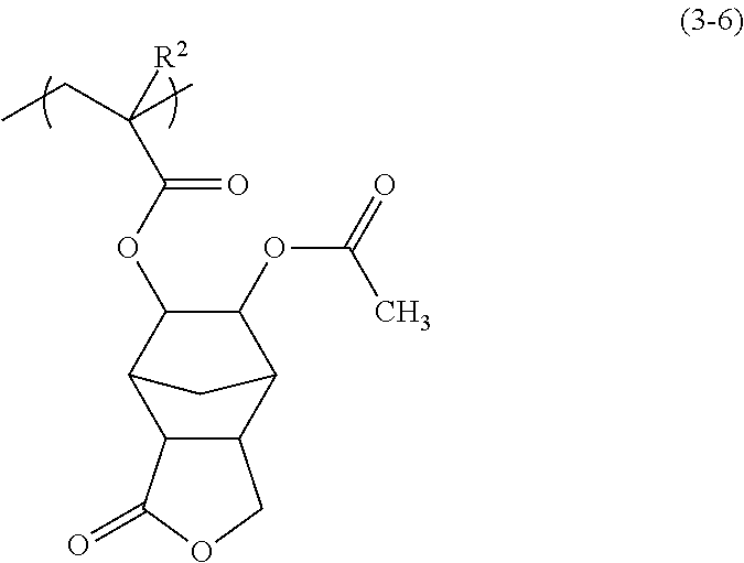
CCC(C)([R2])C(OC1C2C3C(C(C1OC(=O)C)C2)COC3=O)=O
